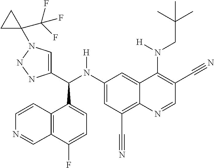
C1(N(C(C2=CN(C3(C(F)(F)F)CC3)NN2)C2=CC=C(F)C3=C2C=CN=C3)[H])=CC(C#N)=C2C(=C1)C(N(CC(C)(C)C)[H])=C(C#N)C=N2
